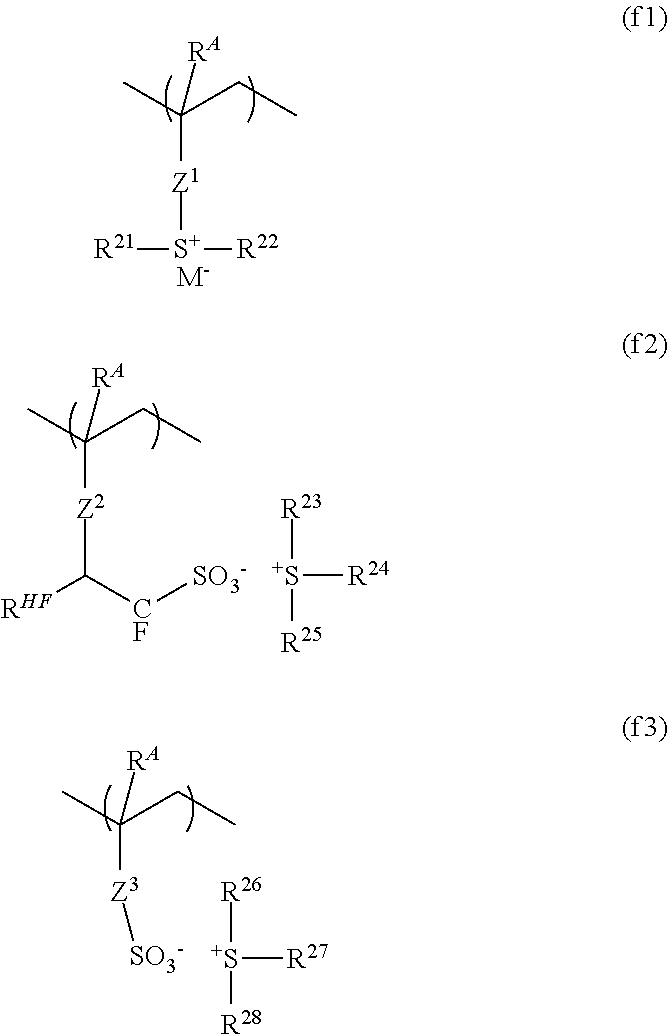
CC(CC)([RA])[Z1][S+]([R21])[R22].[M-].CC(CC)([RA])[Z2]C([RHF])[CF][SO3-].[S+]([R24])([R23])[R25].CC(CC)([RA])[Z3][SO3-].[S+]([R27])([R26])[R28]
